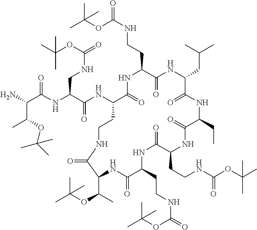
CC(OC(=O)NCC(NC(C(C(OC(C)(C)C)C)N)=O)C(NC1C(=O)NC(CCNC(OC(C)(C)C)=O)C(=O)NC(CC(C)C)C(=O)NC(CC)C(=O)NC(CCNC(OC(C)(C)C)=O)C(=O)NC(CCNC(=O)OC(C)(C)C)C(=O)NC(C(OC(C)(C)C)C)C(=O)NCC1)=O)(C)C
